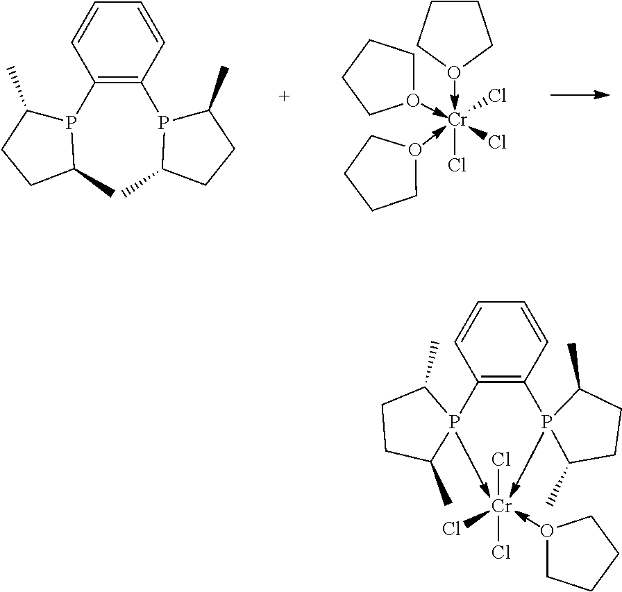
C1=CC(P2C(C)CCC2C)=C(P2C(C)CCC2C)C=C1.[Cr](Cl)(Cl)Cl.O1CCCC1.O1CCCC1.O1CCCC1.C1=CC(P2C(C)CCC2C)=C(P2C(C)CCC2C)C=C1.[Cr](Cl)(Cl)Cl.O1CCCC1
